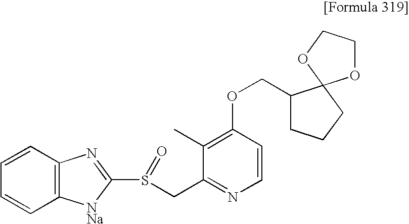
C1(C)=C(OCC2CCCC23OCCO3)C=CN=C1CS(C1=NC2=C(C=CC=C2)[NNa]1)=O
